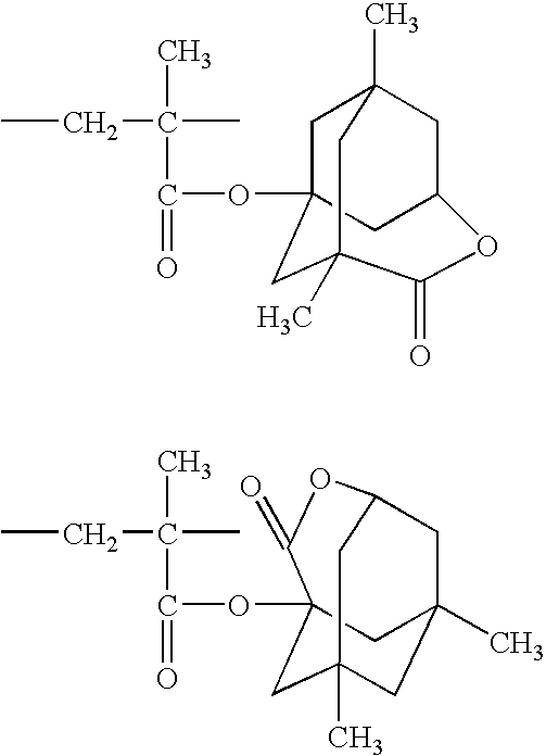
CCC(C)(C)C(=O)OC12CC3(C)CC(C1)OC(=O)C(C)(C2)C3.CCC(C)(C)C(=O)OC12C(=O)OC3CC(C)(CC(C)(C1)C3)C2
